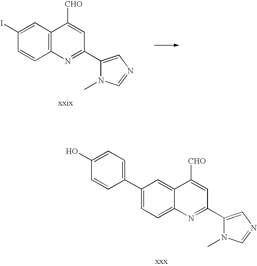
C1(I)=CC2=C(C=C1)N=C(C1=CN=CN1C)C=C2[CHO].C1(C2=CC=C(O)C=C2)=CC=C2C(=C1)C([CHO])=CC(C1=CN=CN1C)=N2
